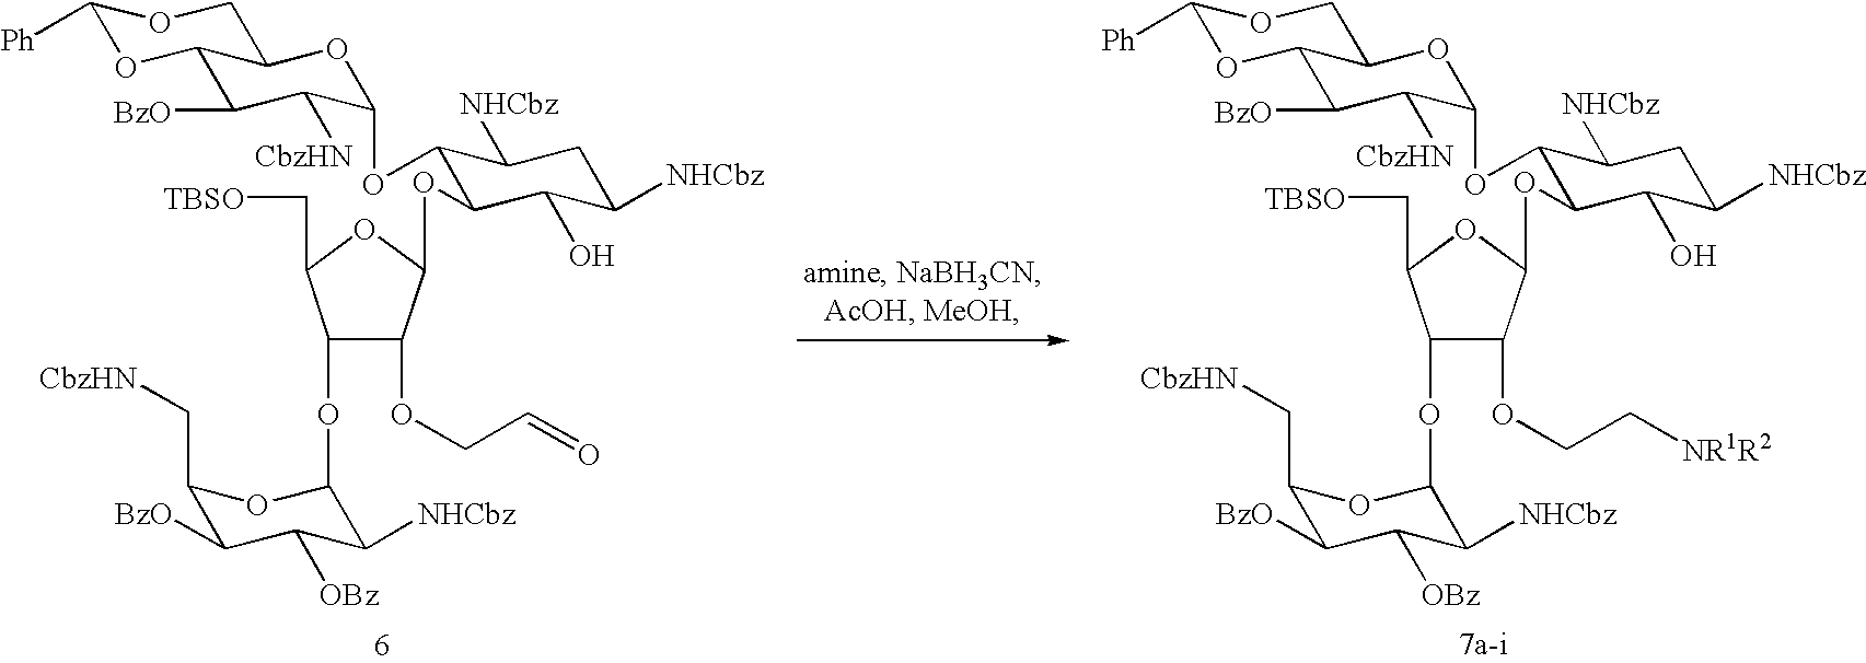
C1([Ph])OC2C(CO1)OC(OC1C(OC3C(OCC[NR1R2])C(OC4C([NHCbz])C([OBz])C([BzO])C(C[CbzHN])O4)C(C[TBSO])O3)C(O)C([NHCbz])CC1[NHCbz])C([CbzHN])C2[BzO].C1([Ph])OC2C(CO1)OC(OC1C(OC3C(OCC=O)C(OC4C([NHCbz])C([OBz])C([BzO])C(C[CbzHN])O4)C(C[TBSO])O3)C(O)C([NHCbz])CC1[NHCbz])C([CbzHN])C2[BzO]
